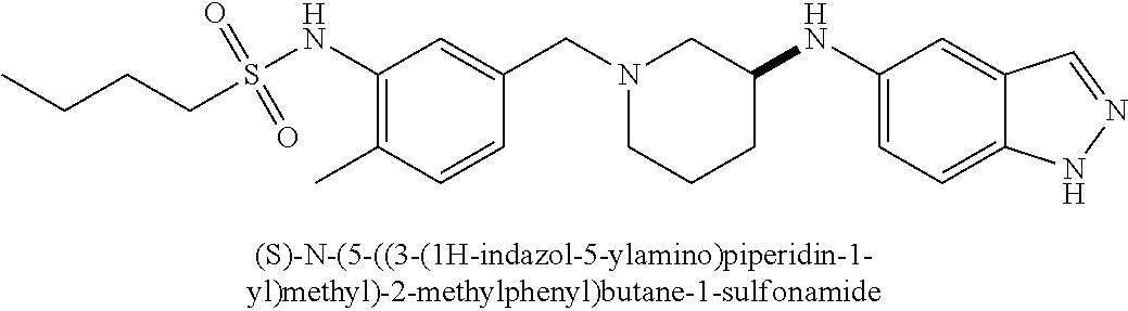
C1(NS(CCCC)(=O)=O)=C(C)C=CC(CN2CCCC(NC3=CC=C4C(=C3)C=NN4)C2)=C1
